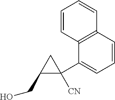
C1(CO)C([CN])(C2=CC=CC3=C2C=CC=C3)C1
